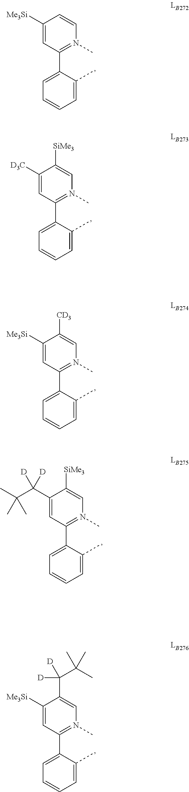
C1(C2=CC=CC=C2C)=N(C)C=C([SiMe3])C([D3C])=C1.C1(C2=CC=CC=C2C)=N(C)C=CC([Me3Si])=C1.C1(C2=CC=CC=C2C)=N(C)C=C([CD3])C([Me3Si])=C1.C1(C2=CC=CC=C2C)=N(C)C=C([SiMe3])C(C(C(C)(C)C)([D])[D])=C1.C1(C2=CC=CC=C2C)=N(C)C=C(C(C(C)(C)C)([D])[D])C([Me3Si])=C1
